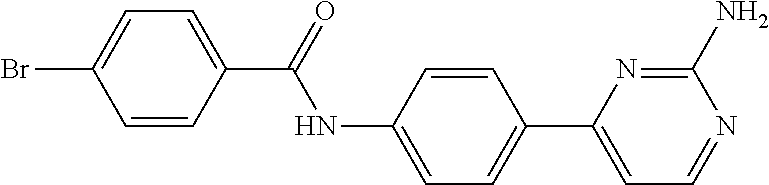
C1=CC(C(=O)NC2=CC=C(C3=CC=NC(N)=N3)C=C2)=CC=C1Br
